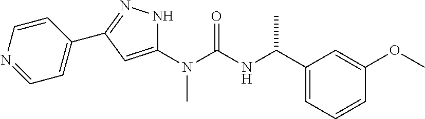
C1(N(C(NC(C2=CC=CC(OC)=C2)C)=O)C)=CC(C2=CC=NC=C2)=NN1
